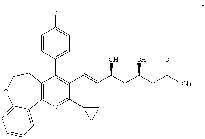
C1=CC(C2=C(C=CC(CC(CC([ONa])=O)O)O)C(C3CC3)=NC3=C2CCOC2=CC=CC=C32)=CC=C1F
